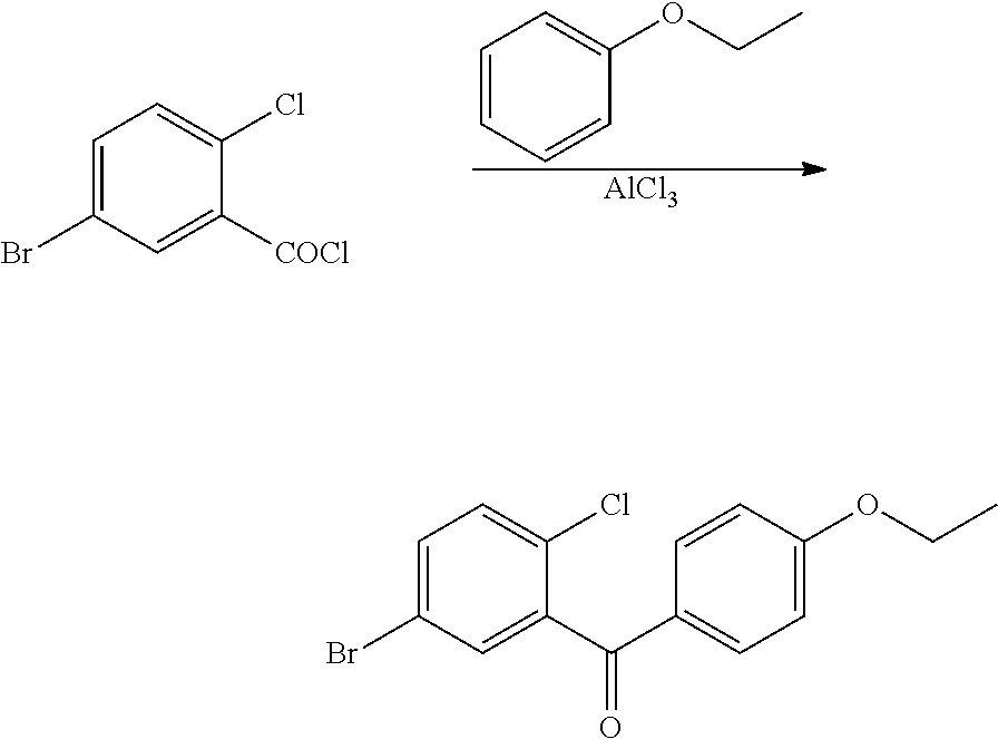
C1=CC=CC(OCC)=C1.[AlCl3].C1=C(Br)C=C([COCl])C(Cl)=C1.C1=C(Br)C=C(C(C2=CC=C(OCC)C=C2)=O)C(Cl)=C1
